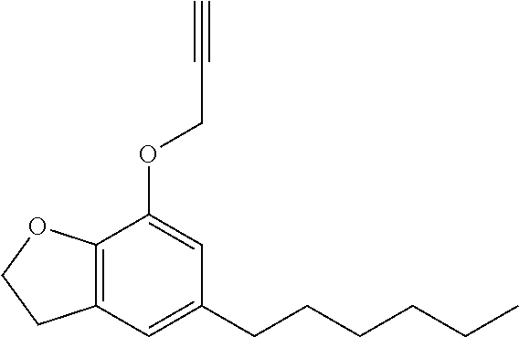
C12=C(C=C(CCCCCC)C=C1OCC#C)CCO2
